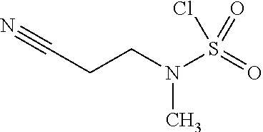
N#CCCN(C)S(Cl)(=O)=O
